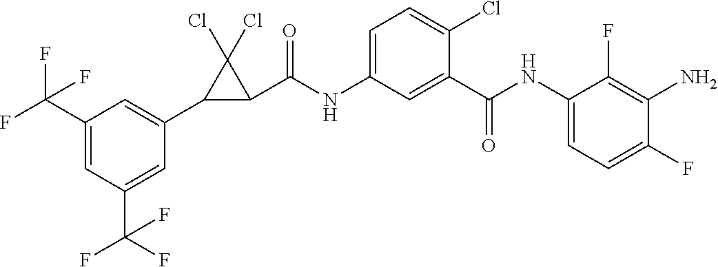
C1(C2=CC(C(F)(F)F)=CC(C(F)(F)F)=C2)C(C(NC2=CC=C(Cl)C(C(NC3=CC=C(F)C(N)=C3F)=O)=C2)=O)C1(Cl)Cl
